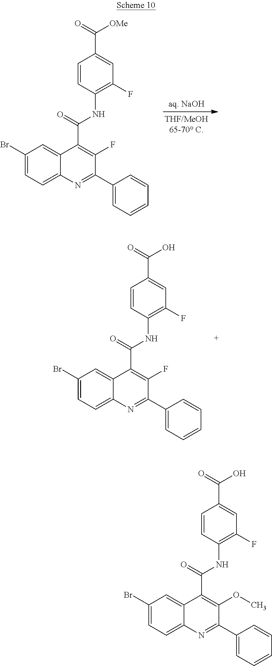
C1(Br)=CC=C2N=C(C3=CC=CC=C3)C(F)=C(C(=O)NC3=C(F)C=C(C(=O)[OMe])C=C3)C2=C1.C1(Br)=CC=C2N=C(C3=CC=CC=C3)C(F)=C(C(=O)NC3=C(F)C=C(C(=O)O)C=C3)C2=C1.C1(Br)=CC=C2N=C(C3=CC=CC=C3)C(OC)=C(C(=O)NC3=C(F)C=C(C(=O)O)C=C3)C2=C1
